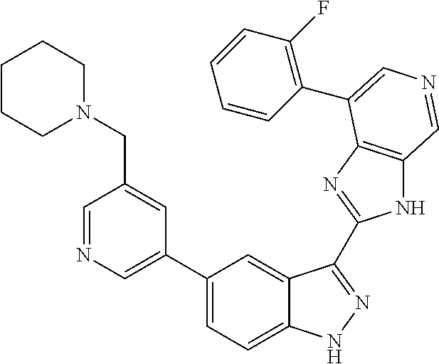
C1(C2=CN=CC(CN3CCCCC3)=C2)=CC=C2C(=C1)C(C1=NC3=C(N1)C=NC=C3C1=C(F)C=CC=C1)=NN2
